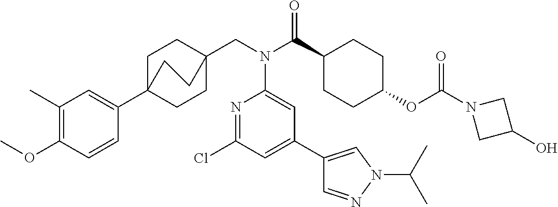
C1(C)=C(OC)C=CC(C23CCC(CN(C(C4CCC(OC(N5CC(O)C5)=O)CC4)=O)C4=CC(C5=CN(C(C)C)N=C5)=CC(Cl)=N4)(CC2)CC3)=C1
